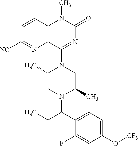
C1=CC2=C(N=C1[NC])C(N1C(C)CN(C(C3=CC=C(O[CF3])C=C3F)CC)C(C)C1)=NC(=O)N2C
